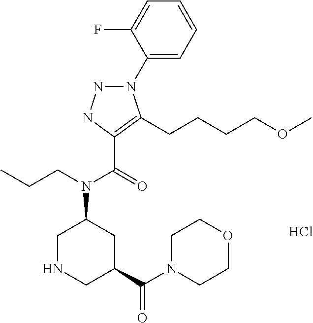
N1N(C2=CC=CC=C2F)C(CCCCOC)=C(C(=O)N(CCC)C2CC(C(N3CCOCC3)=O)CNC2)N1.Cl
